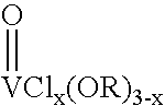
O=[VClx(OR)3-x]
